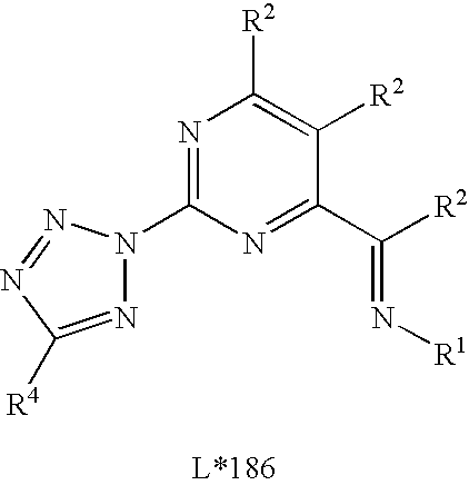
N1=C(N2N=C([R4])N=N2)N=C(C([R2])=N[R1])C([R2])=C1[R2]
